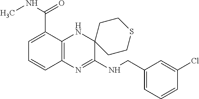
C1(CNC2=NC3=C(NC24CCSCC4)C(C(NC)=O)=CC=C3)=CC=CC(Cl)=C1
